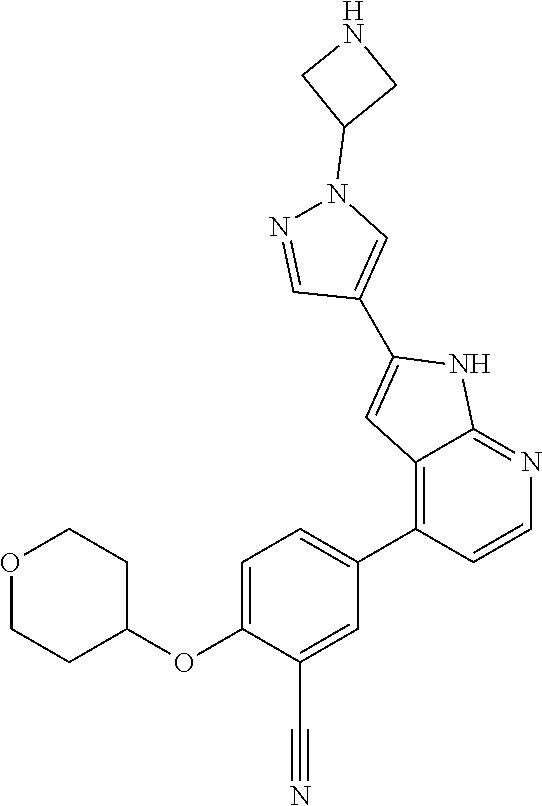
C1=C(OC2CCOCC2)C(C#N)=CC(C2=C3C(=NC=C2)NC(C2=CN(C4CNC4)N=C2)=C3)=C1
